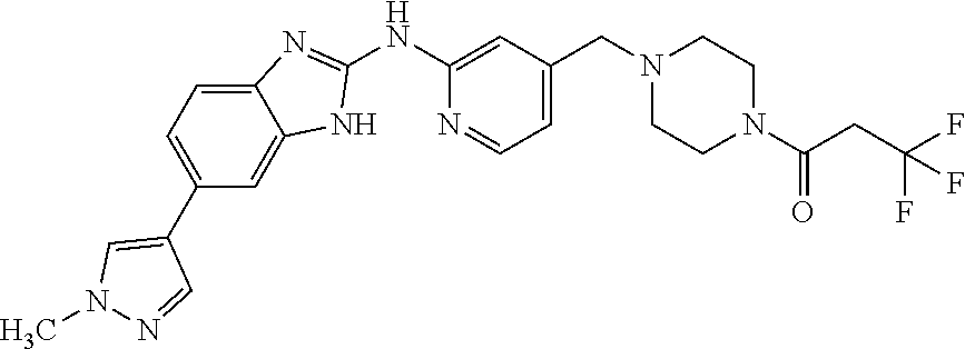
N1(C)N=CC(C2=CC=C3C(=C2)NC(NC2=CC(CN4CCN(C(CC(F)(F)F)=O)CC4)=CC=N2)=N3)=C1
